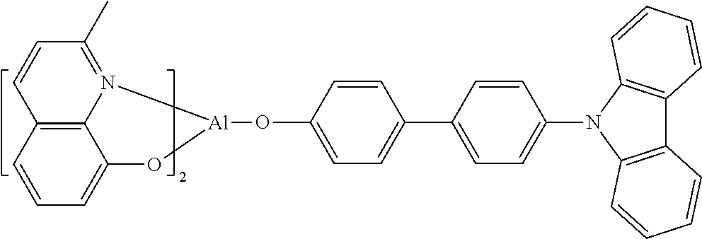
C1=CC2=C3C(=C1)O[Al](OC1=CC=C(C4=CC=C(N5C6=C(C7=C5C=CC=C7)C=CC=C6)C=C4)C=C1)N3=C(C)C=C2
